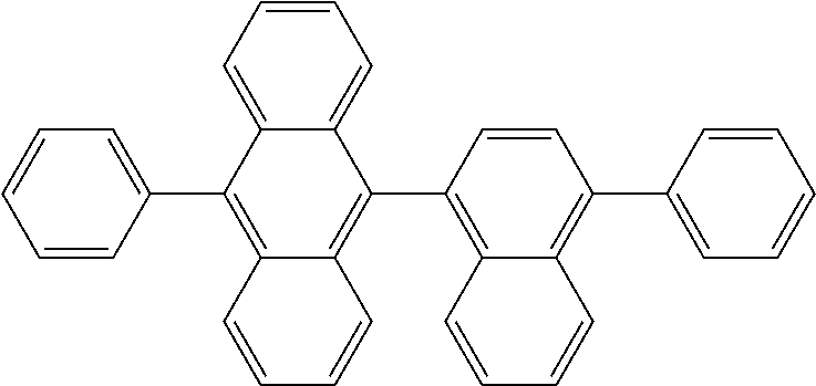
C1(C2=C3C(=C(C4=C5C=CC=CC5=C(C5=CC=CC=C5)C=C4)C4=CC=CC=C24)C=CC=C3)=CC=CC=C1
